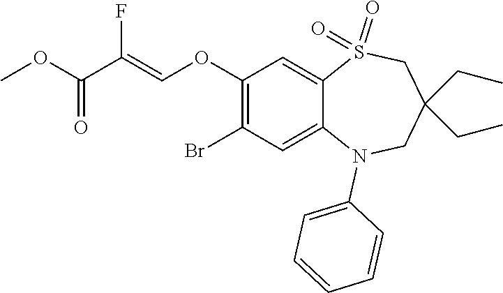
C1=CC=C(N2C3=CC(Br)=C(OC=C(C(OC)=O)F)C=C3S(=O)(=O)CC(CC)(CC)C2)C=C1
